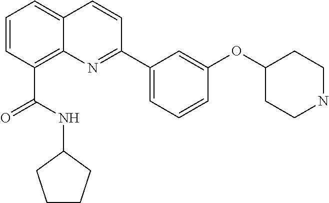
C(C1=C2C(=CC=C1)C=CC(C1=CC=CC(OC3CCNCC3)=C1)=N2)(NC1CCCC1)=O
